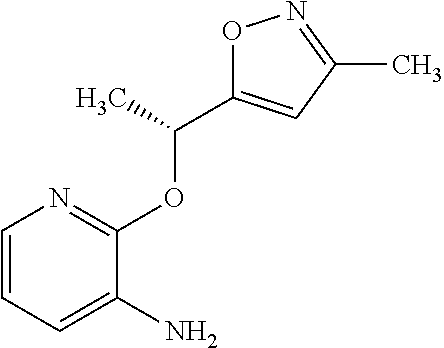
C1=CC=C(N)C(OC(C2=CC(C)=NO2)C)=N1
